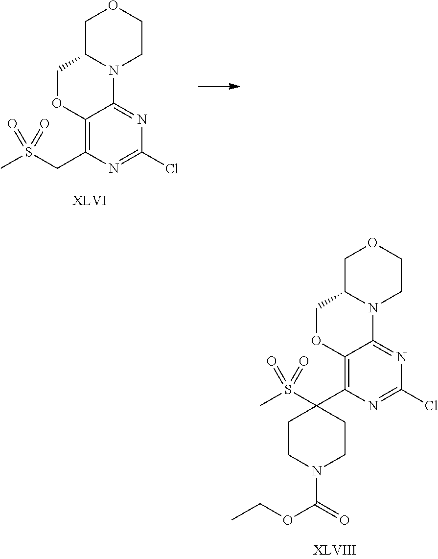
C1C2N(CCO1)C1=NC(Cl)=NC(CS(C)(=O)=O)=C1OC2.C1C2N(CCO1)C1=NC(Cl)=NC(C3(S(C)(=O)=O)CCN(C(OCC)=O)CC3)=C1OC2
